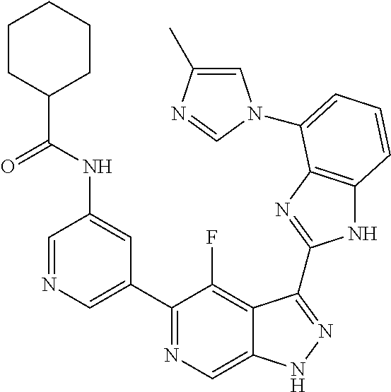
C1=NC=C(C2=NC=C3C(=C2F)C(C2=NC4=C(N2)C=CC=C4N2C=C(C)N=C2)=NN3)C=C1NC(C1CCCCC1)=O
